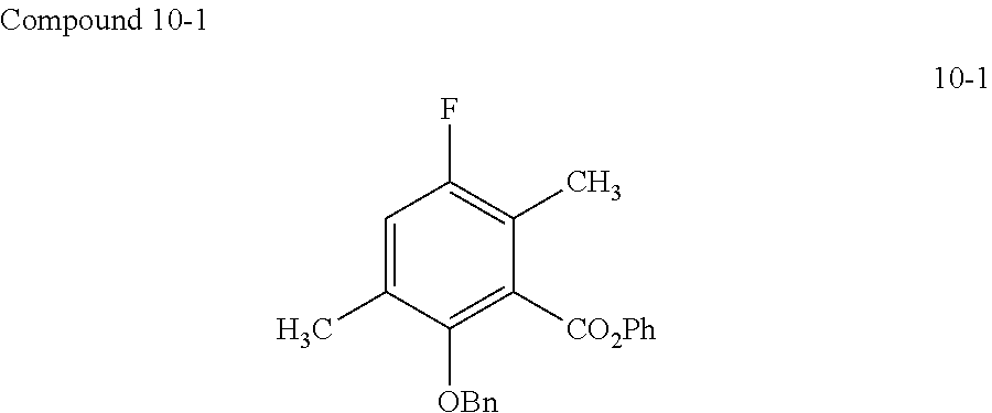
C1=C(C)C([OBn])=C([CO2Ph])C(C)=C1F
